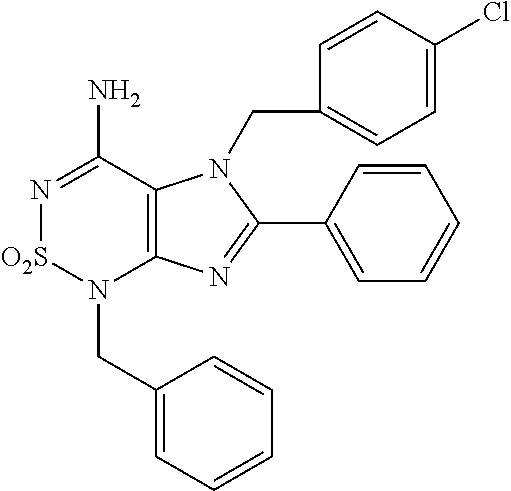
C12=C(C(N)=N[O2S]N1CC1=CC=CC=C1)N(CC1=CC=C(Cl)C=C1)C(C1=CC=CC=C1)=N2
